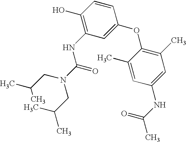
C1(O)=C(NC(=O)N(CC(C)C)CC(C)C)C=C(OC2=C(C)C=C(NC(=O)C)C=C2C)C=C1
